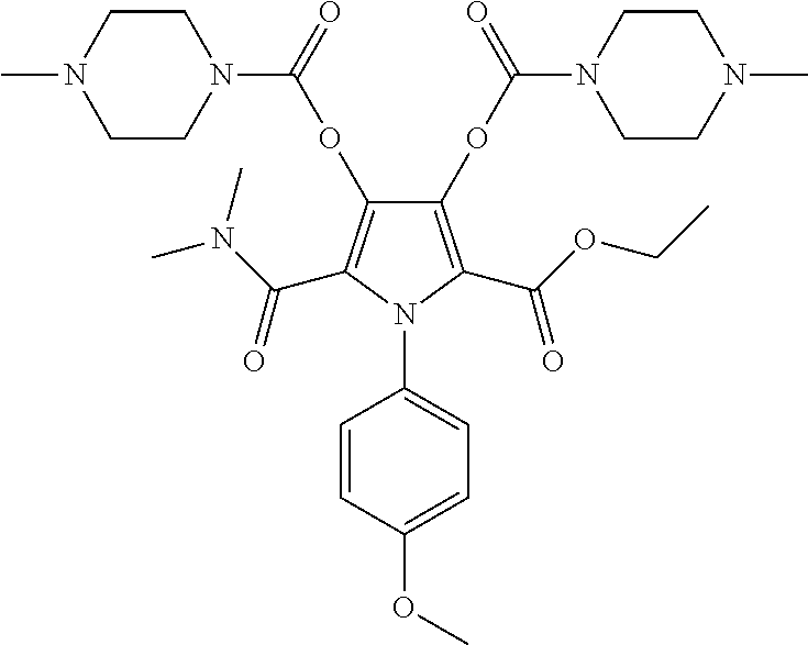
C1(OC(N2CCN(C)CC2)=O)=C(C(OCC)=O)N(C2=CC=C(OC)C=C2)C(C(N(C)C)=O)=C1OC(N1CCN(C)CC1)=O
